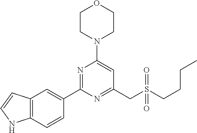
C1CN(C2=CC(CS(CCCC)(=O)=O)=NC(C3=CC4=C(C=C3)NC=C4)=N2)CCO1
